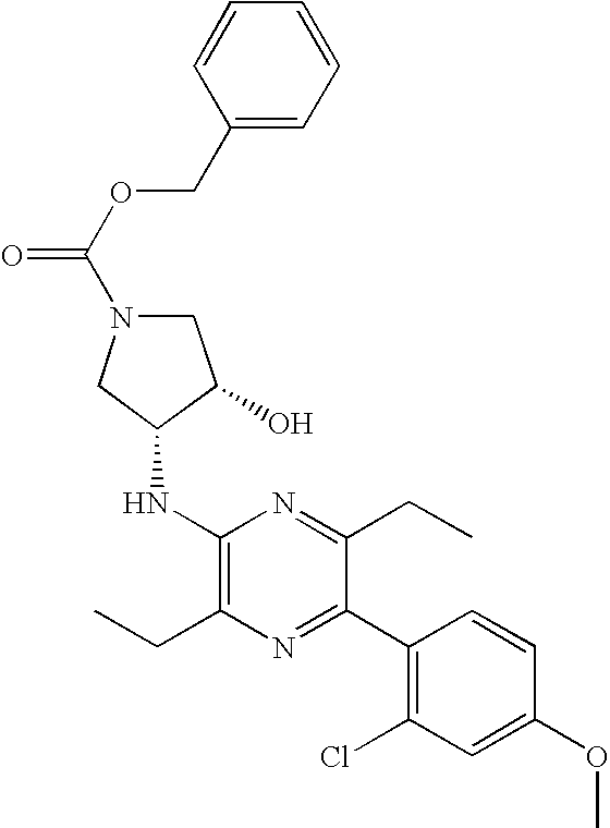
C1(NC2CN(C(=O)OCC3=CC=CC=C3)CC2O)=C(CC)N=C(C2=C(Cl)C=C(OC)C=C2)C(CC)=N1
